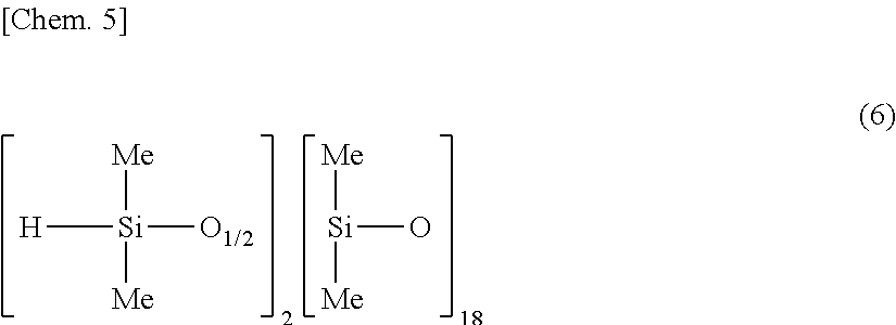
[H][Si]([Me])([Me])[O1/2].[Si]([Me])([Me])O
